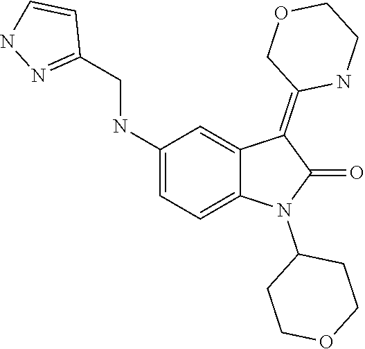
C1COCCC1N1C(=O)C(=C2COCCN2)C2=CC(NCC3=NNC=C3)=CC=C12
